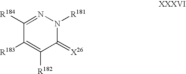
C1([R184])=NN([R181])C(=[X26])C([R182])=C1[R183]
